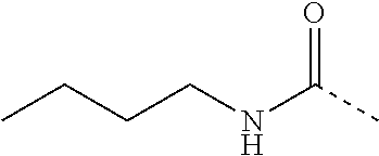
C(CNC(C)=O)CC
